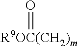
[R9OC(CH2)m]=O
